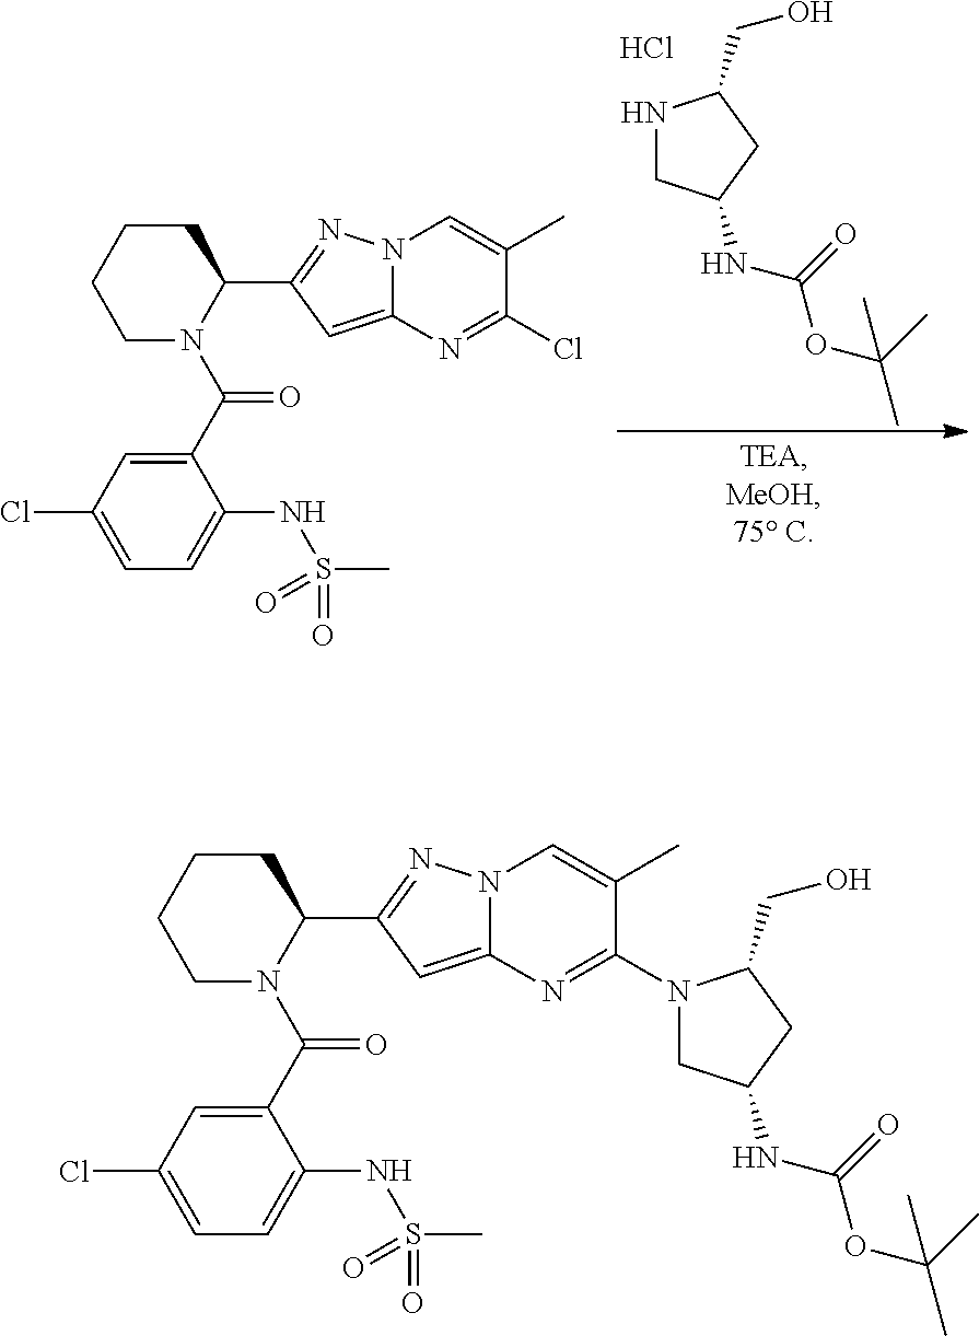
N1CC(NC(=O)OC(C)(C)C)CC1CO.Cl.C1CCCN(C(C2=CC(Cl)=CC=C2NS(C)(=O)=O)=O)C1C1=NN2C(=C1)N=C(Cl)C(C)=C2.C1CCCN(C(C2=CC(Cl)=CC=C2NS(C)(=O)=O)=O)C1C1=NN2C(=C1)N=C(N1CC(NC(=O)OC(C)(C)C)CC1CO)C(C)=C2
